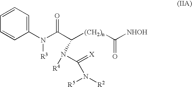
C1(N(C(=O)C([(CH2)n]C([NHOH])=O)N([R4])C(=[X])N([R2])[R5])[R3])=CC=CC=C1
